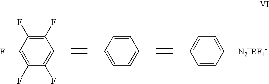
C1(F)=C(F)C(F)=C(F)C(F)=C1C#CC1=CC=C(C#CC2=CC=C([N2+BF4-])C=C2)C=C1
